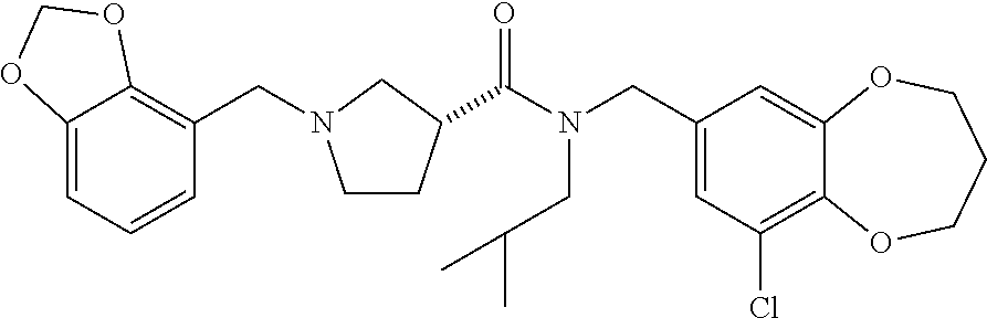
C1(CN(C(=O)C2CCN(CC3=C4C(=CC=C3)OCO4)C2)CC(C)C)=CC(Cl)=C2C(=C1)OCCCO2
